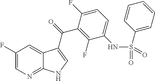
C1(F)=CN=C2C(=C1)C(C(=O)C1=C(F)C(NS(C3=CC=CC=C3)(=O)=O)=CC=C1F)=CN2
